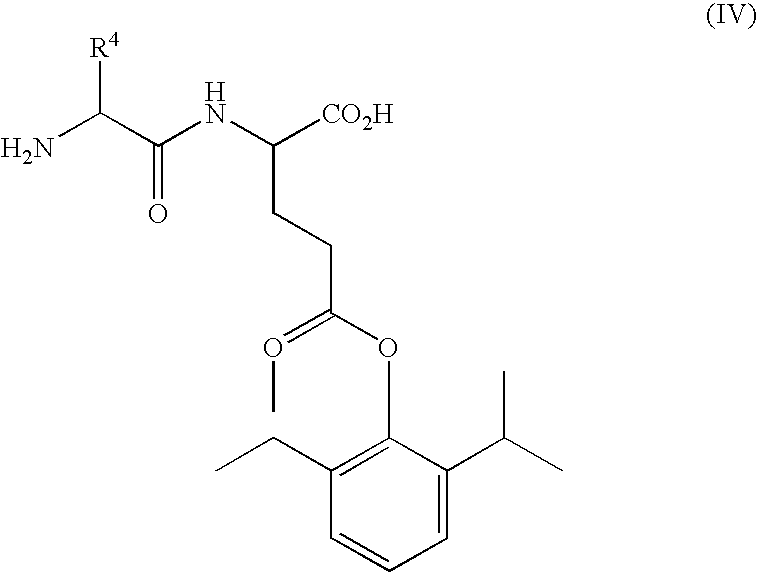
NC(C(NC([CO2H])CCC(=OC)OC1=C(CC)C=CC=C1C(C)C)=O)[R4]
